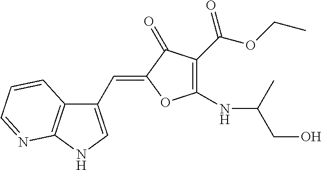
C1(C=C2OC(NC(CO)C)=C(C(=O)OCC)C2=O)=CNC2=C1C=CC=N2
